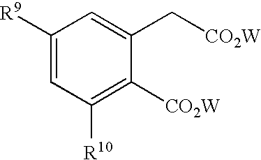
C1([R9])=CC([R10])=C([CO2W])C(C[CO2W])=C1
